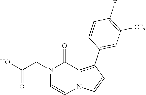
O=C(O)CN1C=CN2C(=C(C3=CC([CF3])=C(F)C=C3)C=C2)C1=O
